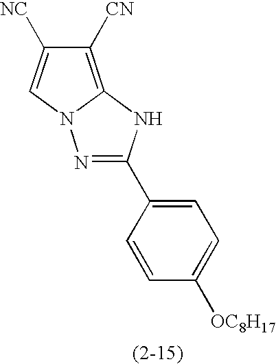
N1=C(C2=CC=C([OC8H17])C=C2)NC2=C([CN])C([NC])=CN12
